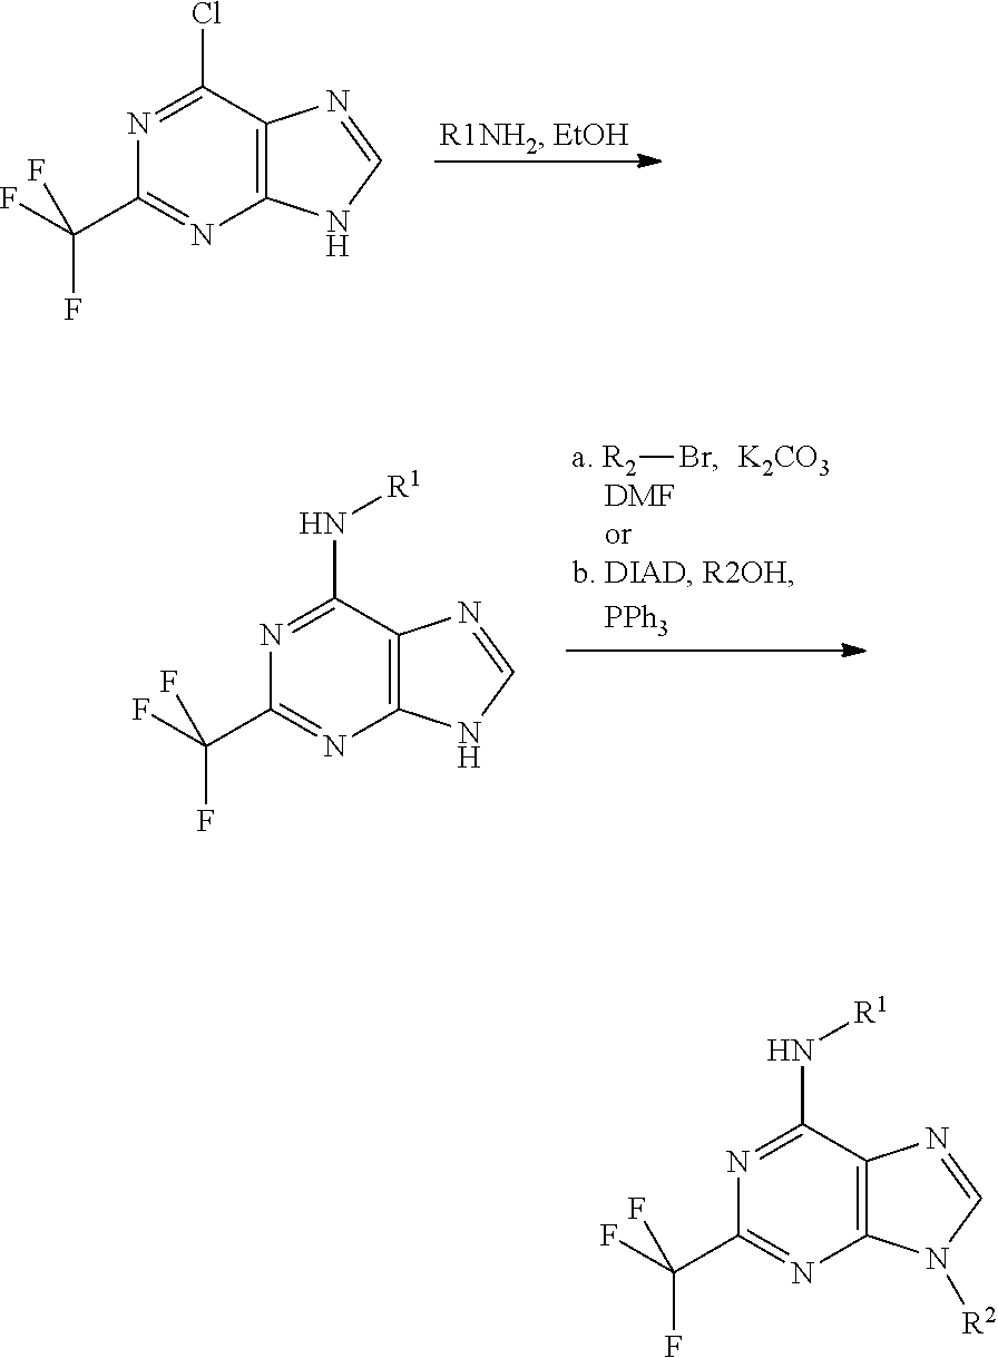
N1=C(Cl)C2=C(N=C1C(F)(F)F)NC=N2.N1=C(N[R1])C2=C(N=C1C(F)(F)F)NC=N2.[a. R2]Br.[K2CO3].N1=C(N[R1])C2=C(N=C1C(F)(F)F)N([R2])C=N2
